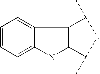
C1(C(C)C)C(C(C)C)NC2=CC=CC=C12
